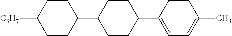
[C3H7]C1CCC(C2CCC(C3=CC=C(C)C=C3)CC2)CC1
